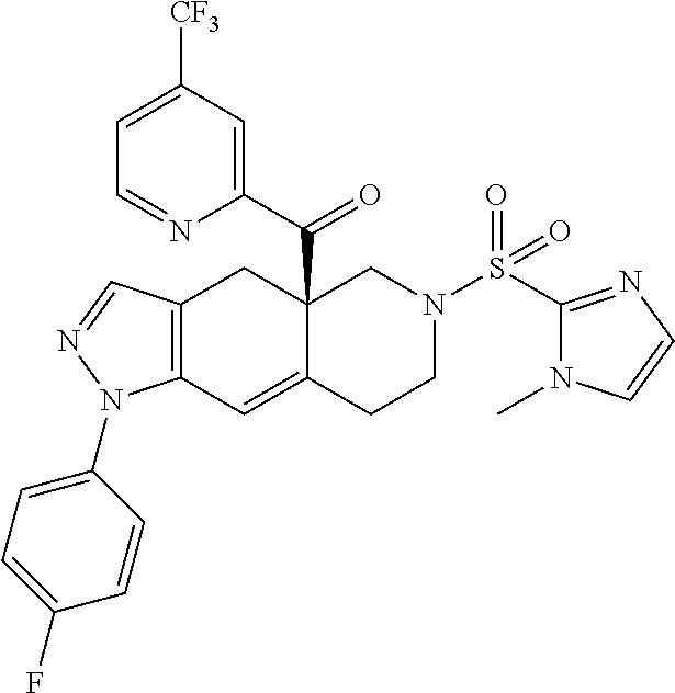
C1=C([CF3])C=C(C(=O)C23C(=CC4=C(C2)C=NN4C2=CC=C(F)C=C2)CCN(S(=O)(=O)C2=NC=CN2C)C3)N=C1
